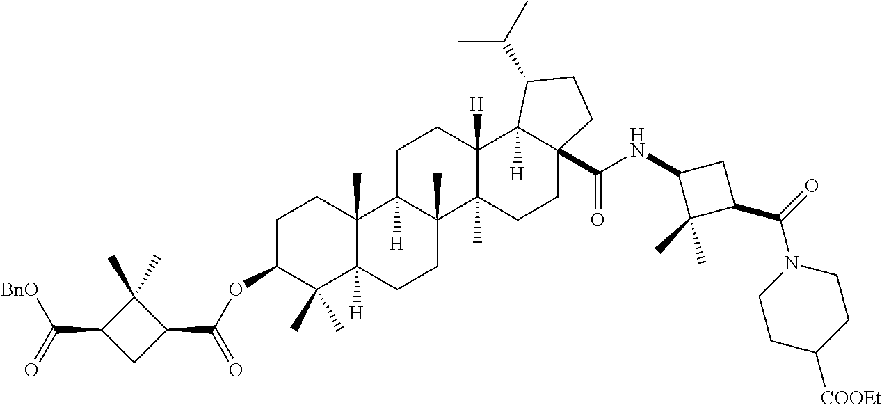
C1C(OC(C2C(C)(C)C(C(=O)[BnO])C2)=O)C(C)(C)C2([H])C(C)(C1)C1([H])C(C)(CC2)C2(C)C([H])(CC1)C1([H])C(C(NC3C(C)(C)C(C(=O)N4CCC([COOEt])CC4)C3)=O)(CC2)CCC1C(C)C
